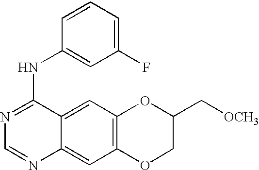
C1=NC2=CC3=C(C=C2C(NC2=CC(F)=CC=C2)=N1)OC(C[OCH3])CO3
